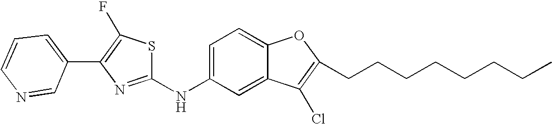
C1=CC=C(C2=C(F)SC(NC3=CC=C4C(=C3)C(Cl)=C(CCCCCCCC)O4)=N2)C=N1
